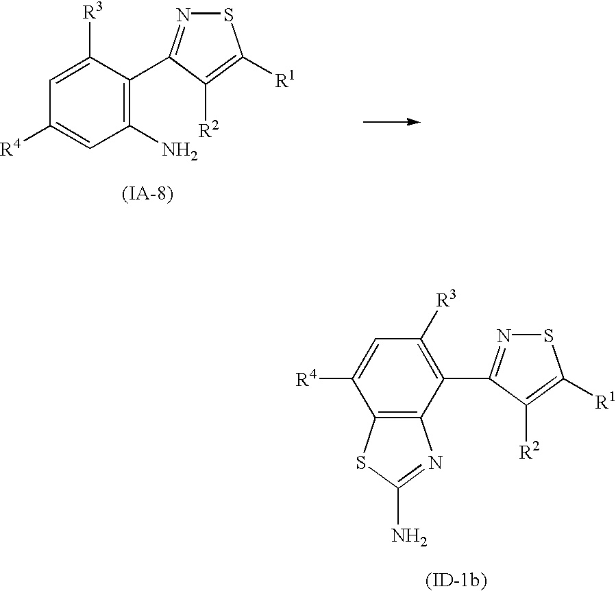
C1=C([R3])C(C2=NSC([R1])=C2[R2])=C(N)C=C1[R4].[(IA-8)].S1N=C(C2=C([R3])C=C([R4])C3=C2N=C(N)S3)C([R2])=C1[R1]
